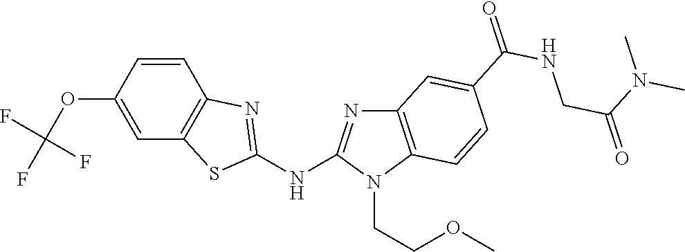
O(C1=CC2=C(C=C1)N=C(NC1=NC3=C(N1CCOC)C=CC(C(NCC(=O)N(C)C)=O)=C3)S2)C(F)(F)F
